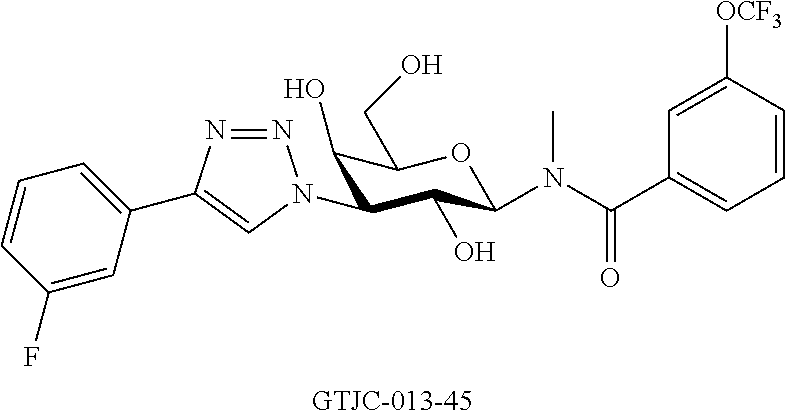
C1(C2=CN(C3C(O)C(CO)OC(N(C(C4=CC=CC([OCF3])=C4)=O)C)C3O)N=N2)=CC=CC(F)=C1
